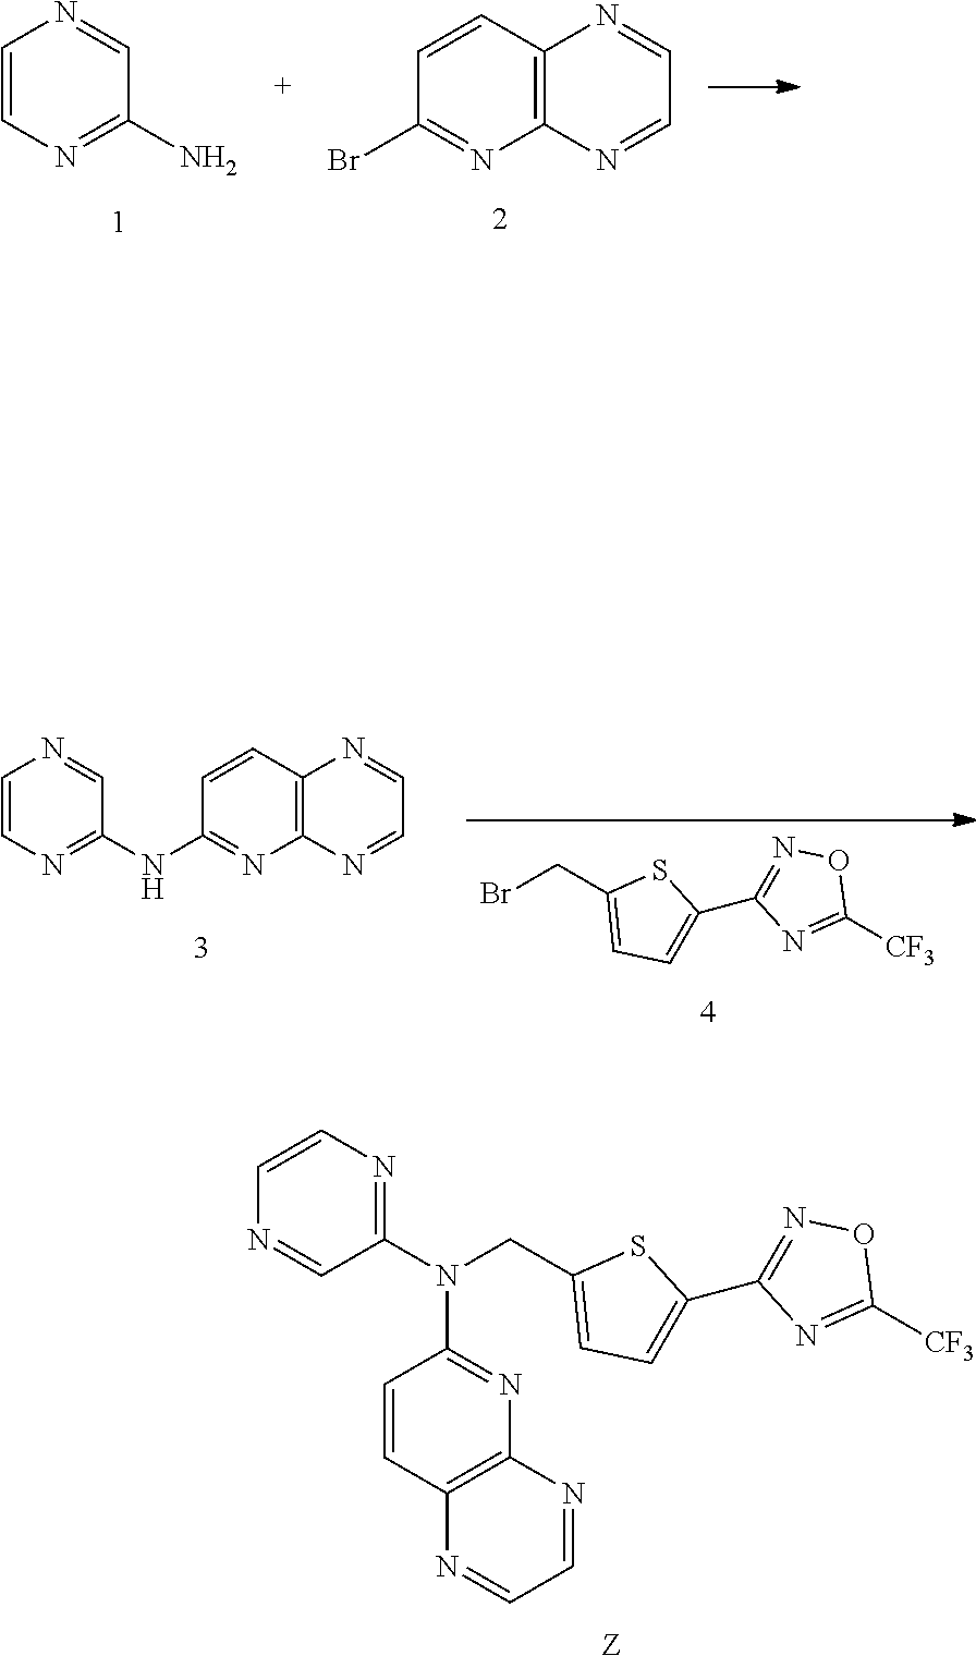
C1=CN=C(N)C=N1.C1(Br)=NC2=C(C=C1)N=CC=N2.N1=C(N(CC2=CC=C(C3=NOC([CF3])=N3)S2)C2=NC3=C(C=C2)N=CC=N3)C=NC=C1.[Z].BrCC1=CC=C(C2=NOC([CF3])=N2)S1.C1=CN=C(NC2=NC3=C(C=C2)N=CC=N3)C=N1
